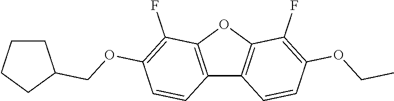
C12=C(OC3=C1C=CC(OCC)=C3F)C(F)=C(OCC1CCCC1)C=C2
